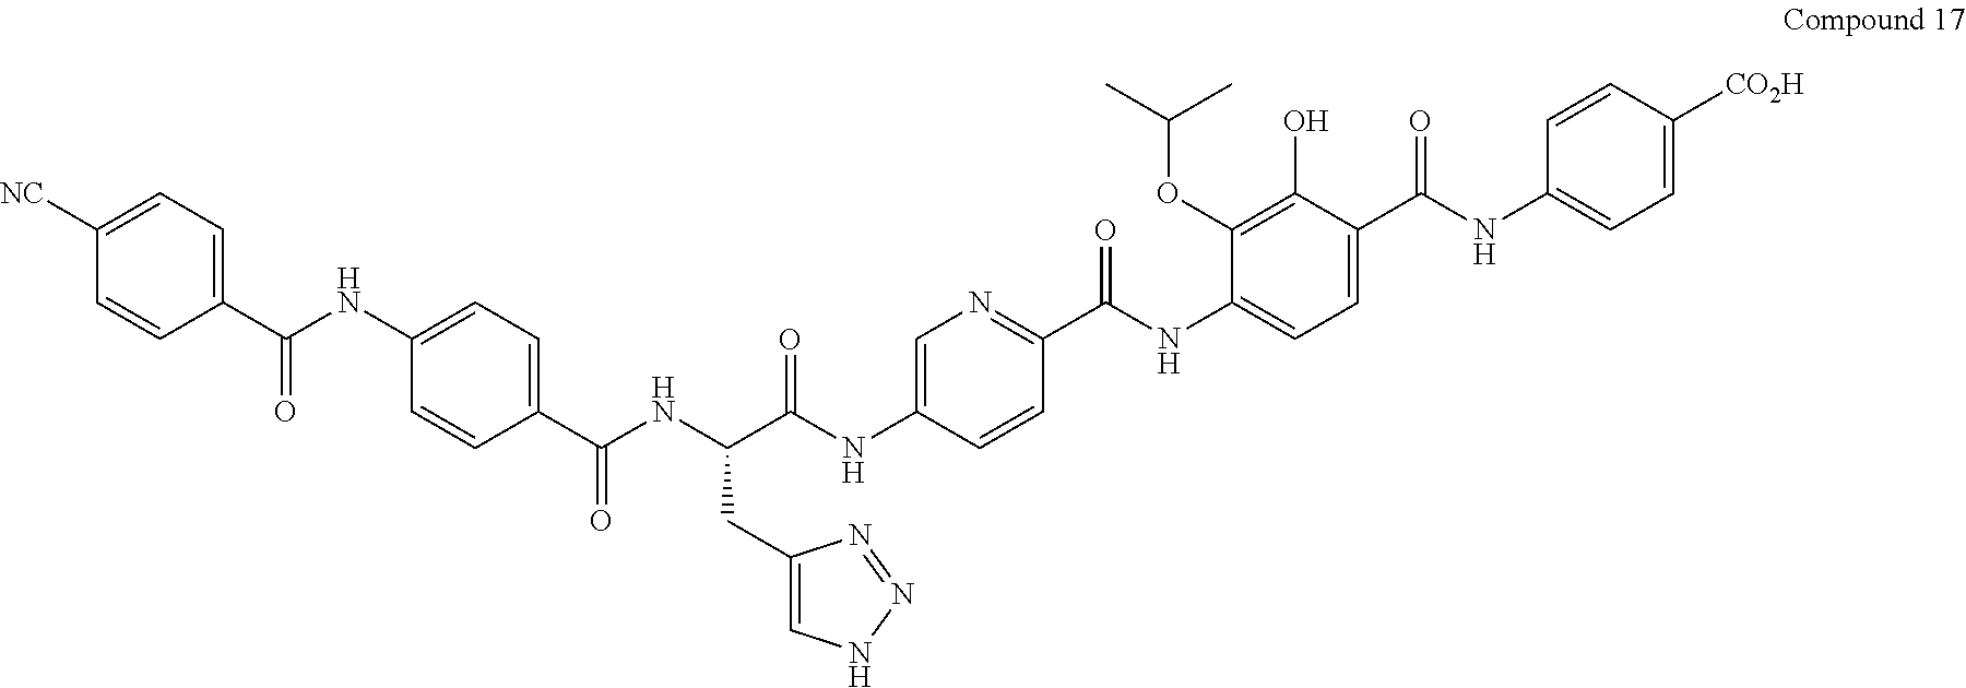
C1(CC(C(NC2=CN=C(C(NC3=CC=C(C(NC4=CC=C([CO2H])C=C4)=O)C(O)=C3OC(C)C)=O)C=C2)=O)NC(C2=CC=C(NC(C3=CC=C([NC])C=C3)=O)C=C2)=O)=CNN=N1
